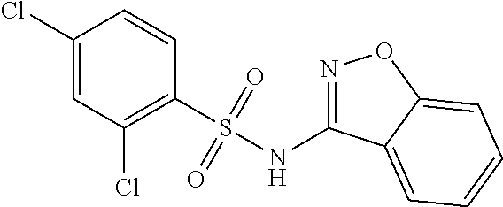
C1(Cl)=CC(Cl)=C(S(NC2=NOC3=CC=CC=C23)(=O)=O)C=C1
